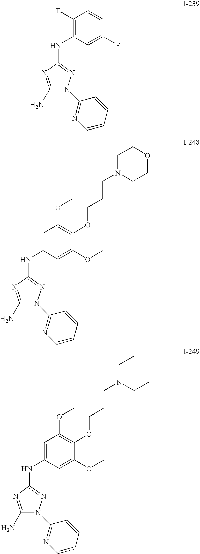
C1(N)=NC(NC2=C(F)C=CC(F)=C2)=NN1C1=NC=CC=C1.C1(N)=NC(NC2=CC(OC)=C(OCCCN3CCOCC3)C(OC)=C2)=NN1C1=NC=CC=C1.C1(N)=NC(NC2=CC(OC)=C(OCCCN(CC)CC)C(OC)=C2)=NN1C1=NC=CC=C1
